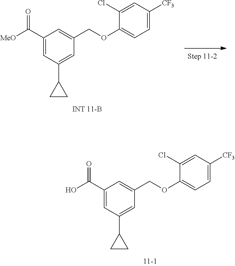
C1(C(O)=O)=CC(C2CC2)=CC(COC2=CC=C([CF3])C=C2Cl)=C1.C1(C([MeO])=O)=CC(C2CC2)=CC(COC2=CC=C([CF3])C=C2Cl)=C1
